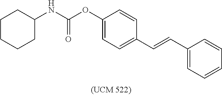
C1(OC(NC2CCCCC2)=O)=CC=C(C=CC2=CC=CC=C2)C=C1
